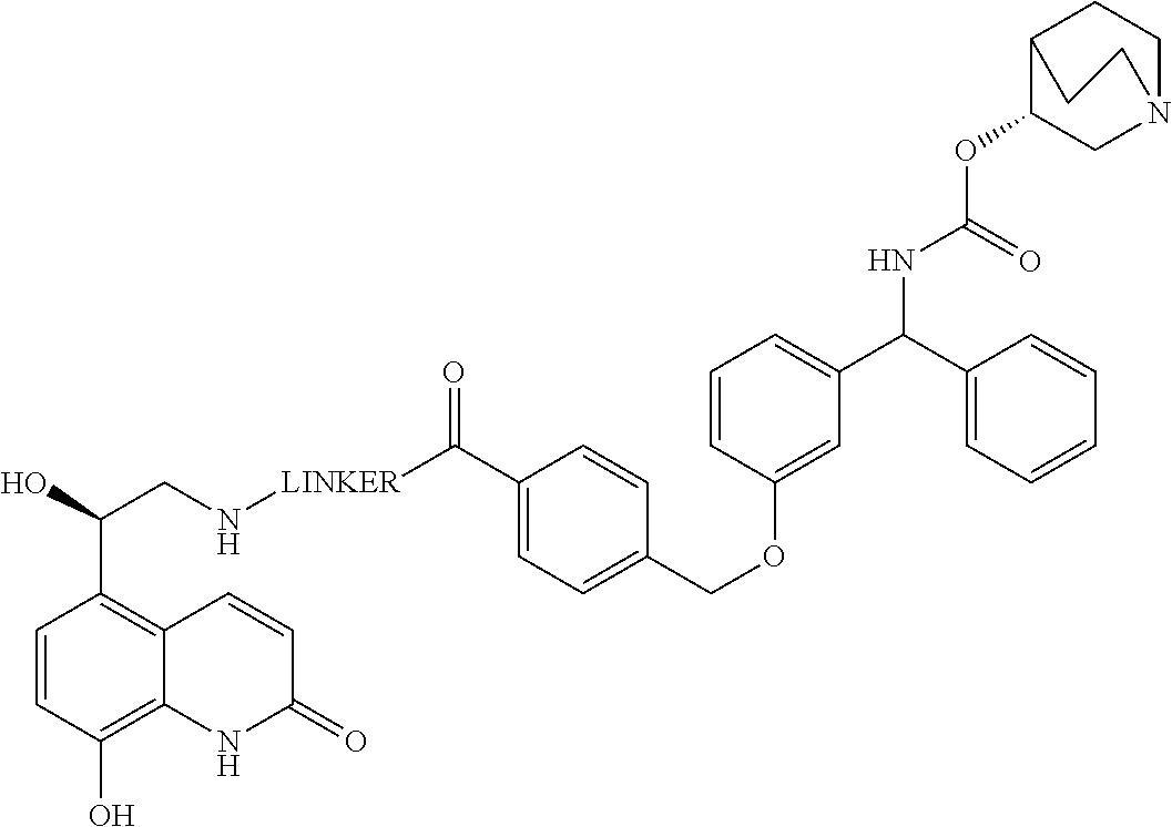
O(C1=CC(C(C2=CC=CC=C2)NC(OC2CN3CCC2CC3)=O)=CC=C1)CC1=CC=C(C([LINKER]NCC(O)C2=C3C(=C(O)C=C2)NC(=O)C=C3)=O)C=C1
